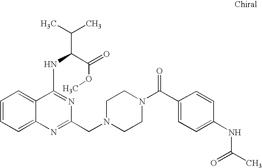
C1=CC=C2C(=C1)N=C(CN1CCN(C(C3=CC=C(NC(C)=O)C=C3)=O)CC1)N=C2NC(C(=O)OC)C(C)C
